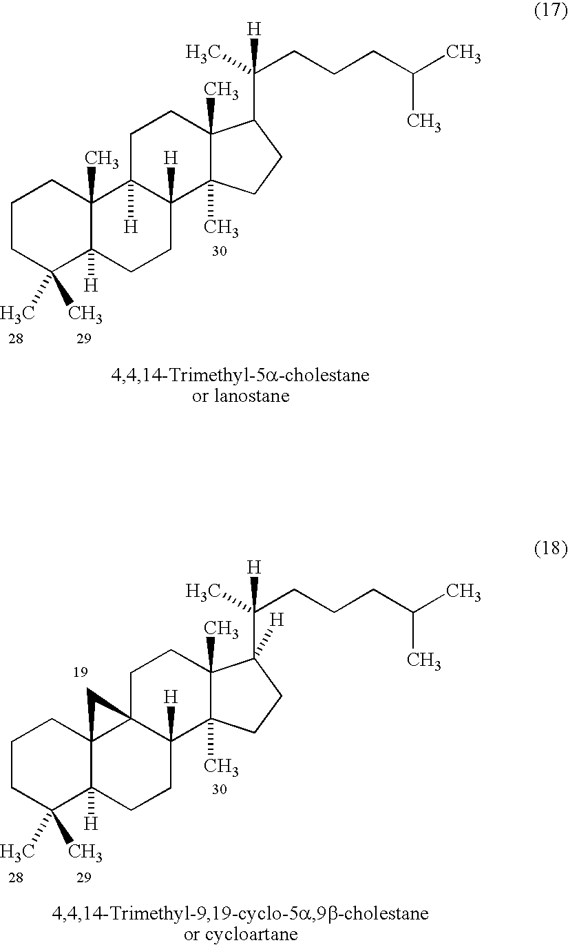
C1CC(C)(C)C2([H])C(C)(C1)C1([H])C([H])(CC2)C2(C)C(C)(CC1)C(C([H])(CCCC(C)C)C)CC2.C1CC(C)(C)C2([H])C3(C1)C1(C([H])(CC2)C2(C)C(C)(CC1)C(C([H])(CCCC(C)C)C)([H])CC2)C3
